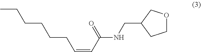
C1OCC(CNC(C=CCCCCCC)=O)C1
